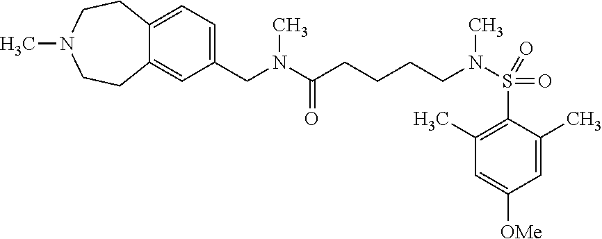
C12=CC=C(CN(C(CCCCN(S(=O)(C3=C(C)C=C([OMe])C=C3C)=O)C)=O)C)C=C1CCN(C)CC2
